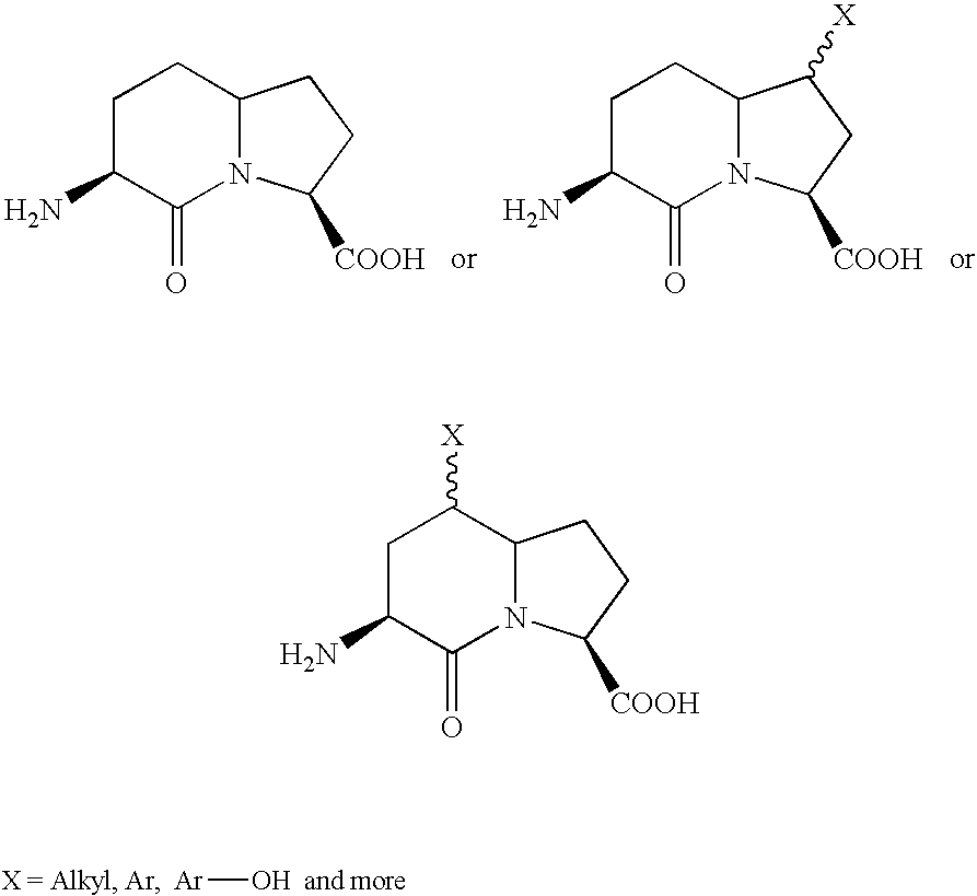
[Ar]O.C1C(N)C(=O)N2C(C1)CCC2[COOH].C1C(N)C(=O)N2C(C1)C([X])CC2[COOH].C1C(N)C(=O)N2C(C1[X])CCC2[COOH]
